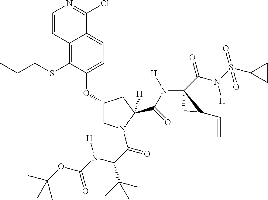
S(C1=C2C(=CC=C1OC1CN(C(=O)C(C(C)(C)C)N([H])C(OC(C)(C)C)=O)C(C(N([H])C3(C(N(S(C4CC4)(=O)=O)[H])=O)CC3C=C)=O)([H])C1)C(Cl)=NC=C2)CCC
